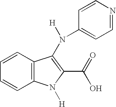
C1=CC2=C(C=C1)C(N(C1=CC=NC=C1)[H])=C(C(O)=O)N2[H]
